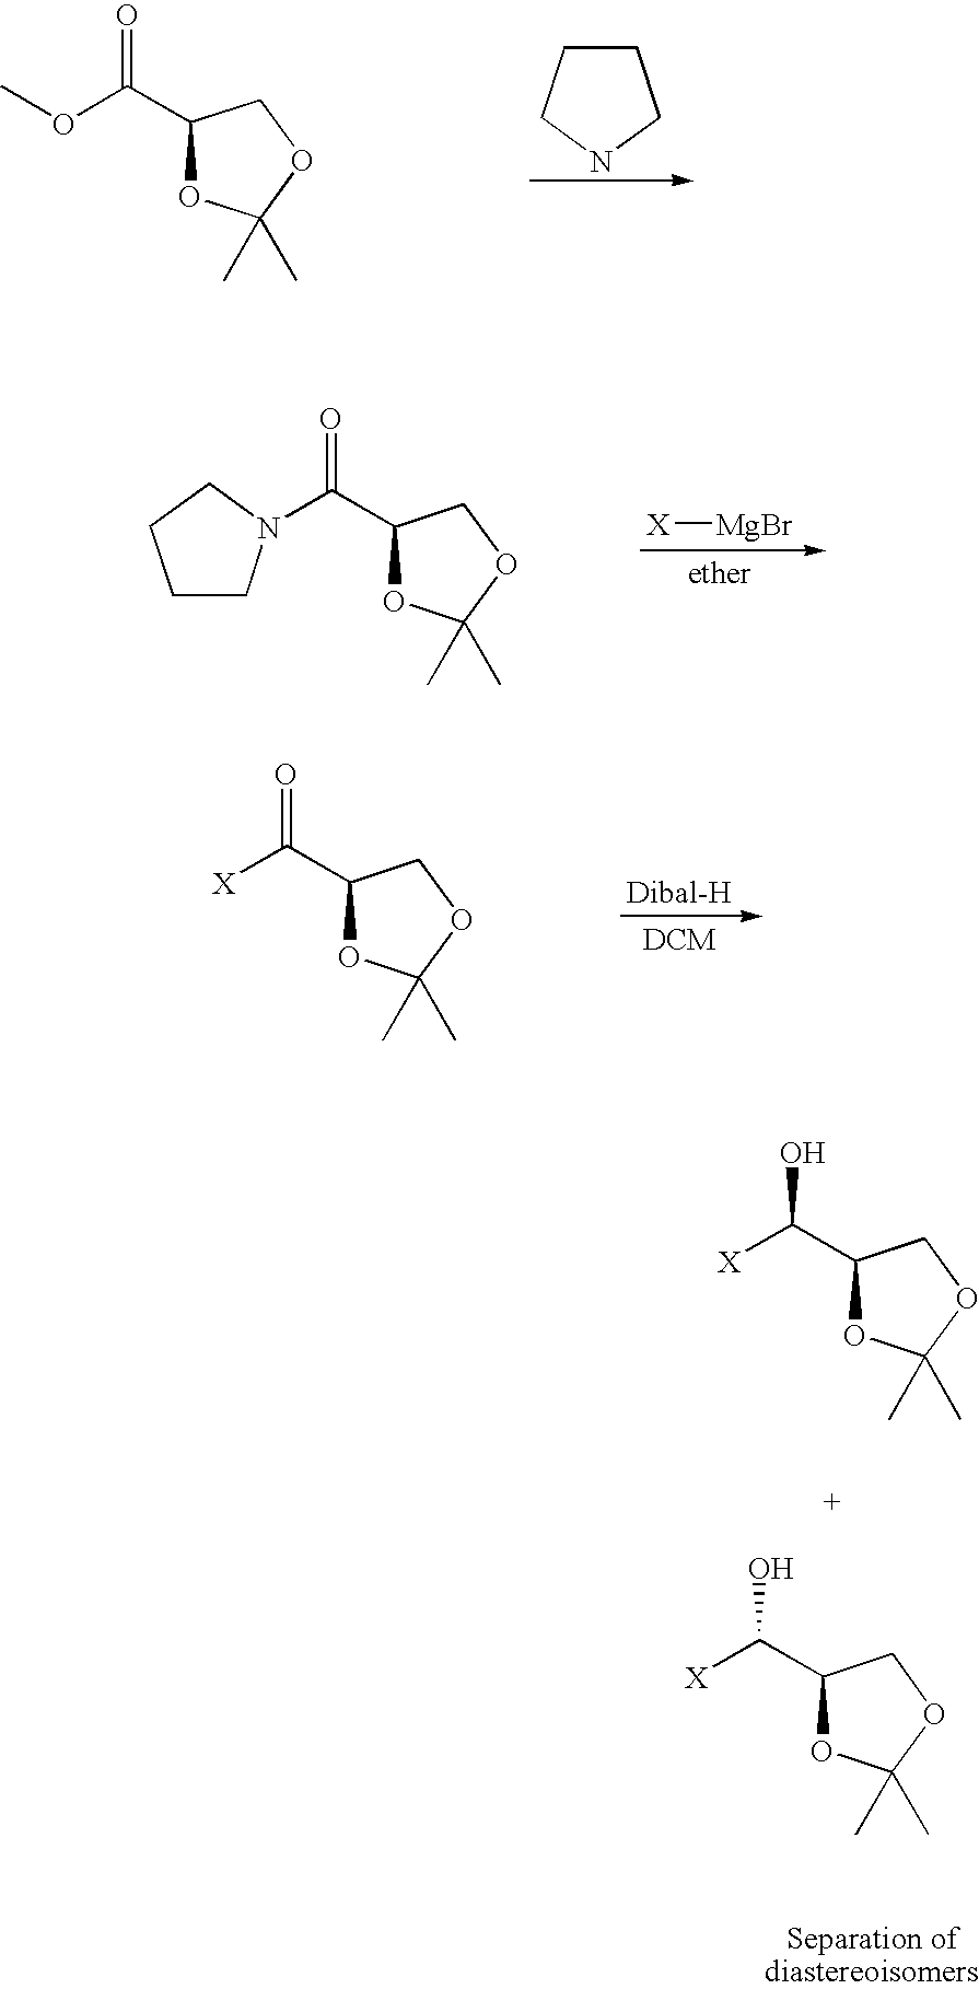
[X]C(C1OC(C)(C)OC1)O.[X]C(C1OC(C)(C)OC1)O.C(C1OC(C)(C)OC1)(OC)=O.C1CCNC1.[X][MgBr].C(C1OC(C)(C)OC1)(=O)N1CCCC1.C(C1OC(C)(C)OC1)(=O)[X]
